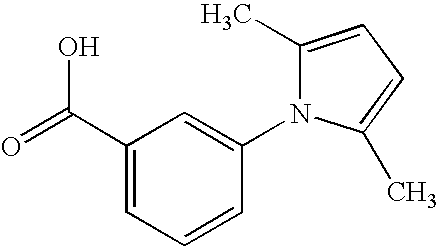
C1(C(=O)O)=CC=CC(N2C(C)=CC=C2C)=C1
